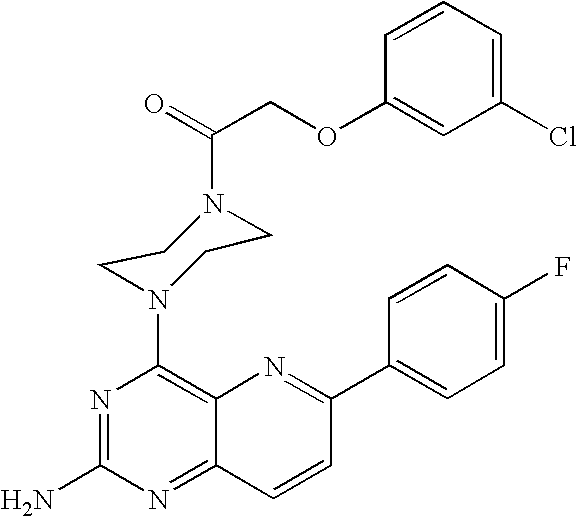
C1=C(F)C=CC(C2=NC3=C(N4CCN(C(=O)COC5=CC(Cl)=CC=C5)CC4)N=C(N)N=C3C=C2)=C1
